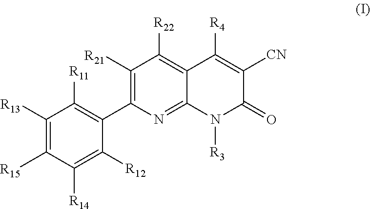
N1([R3])C(=O)C([CN])=C([R4])C2=C([R22])C([R21])=C(C3=C([R11])C([R13])=C([R15])C([R14])=C3[R12])N=C12
